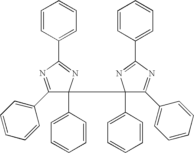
C1(C2=NC(C3(C4=CC=CC=C4)C(C4=CC=CC=C4)=NC(C4=CC=CC=C4)=N3)(C3=CC=CC=C3)C(C3=CC=CC=C3)=N2)=CC=CC=C1
